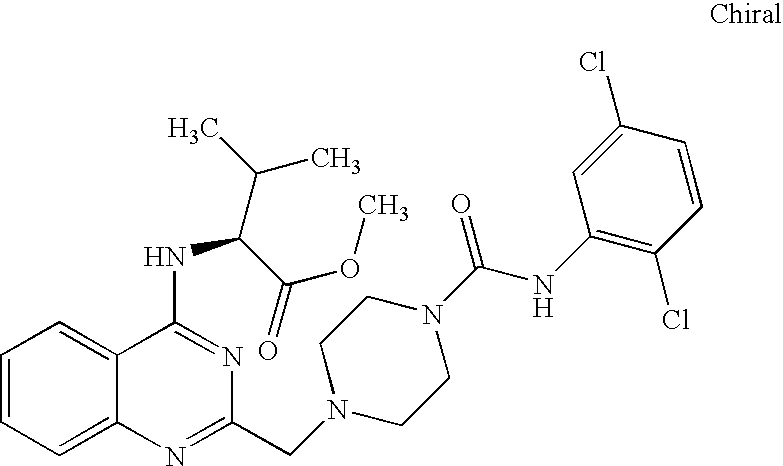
C1=CC=C2C(=C1)C(NC(C(C)C)C(=O)OC)=NC(CN1CCN(C(NC3=C(Cl)C=CC(Cl)=C3)=O)CC1)=N2
